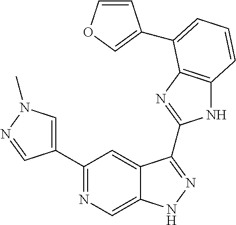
C1(C2=NC=C3C(=C2)C(C2=NC4=C(N2)C=CC=C4C2=COC=C2)=NN3)=CN(C)N=C1
